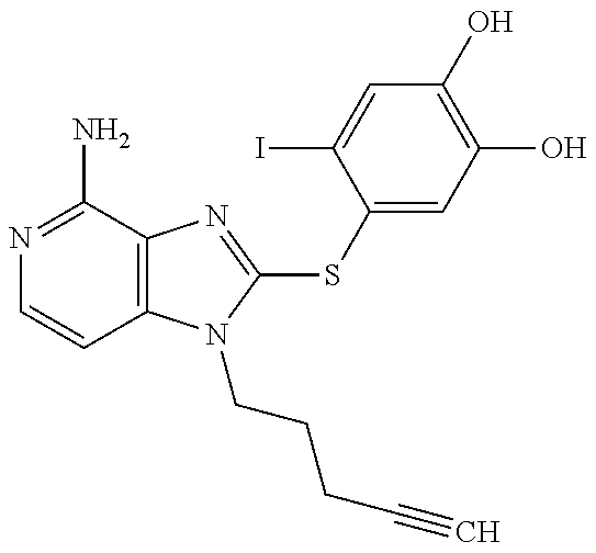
N1=C(N)C2=C(C=C1)N(CCCC#C)C(SC1=CC(O)=C(O)C=C1I)=N2
